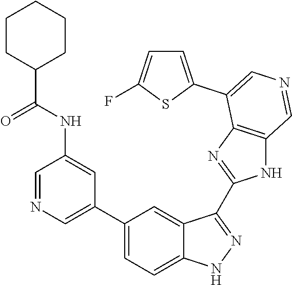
C1(C2=CN=CC(NC(C3CCCCC3)=O)=C2)=CC=C2C(=C1)C(C1=NC3=C(N1)C=NC=C3C1=CC=C(F)S1)=NN2
